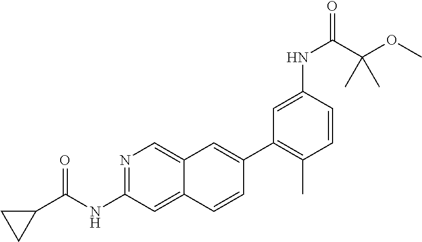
C1(C2=C(C)C=CC(NC(=O)C(OC)(C)C)=C2)=CC2=CN=C(NC(=O)C3CC3)C=C2C=C1
